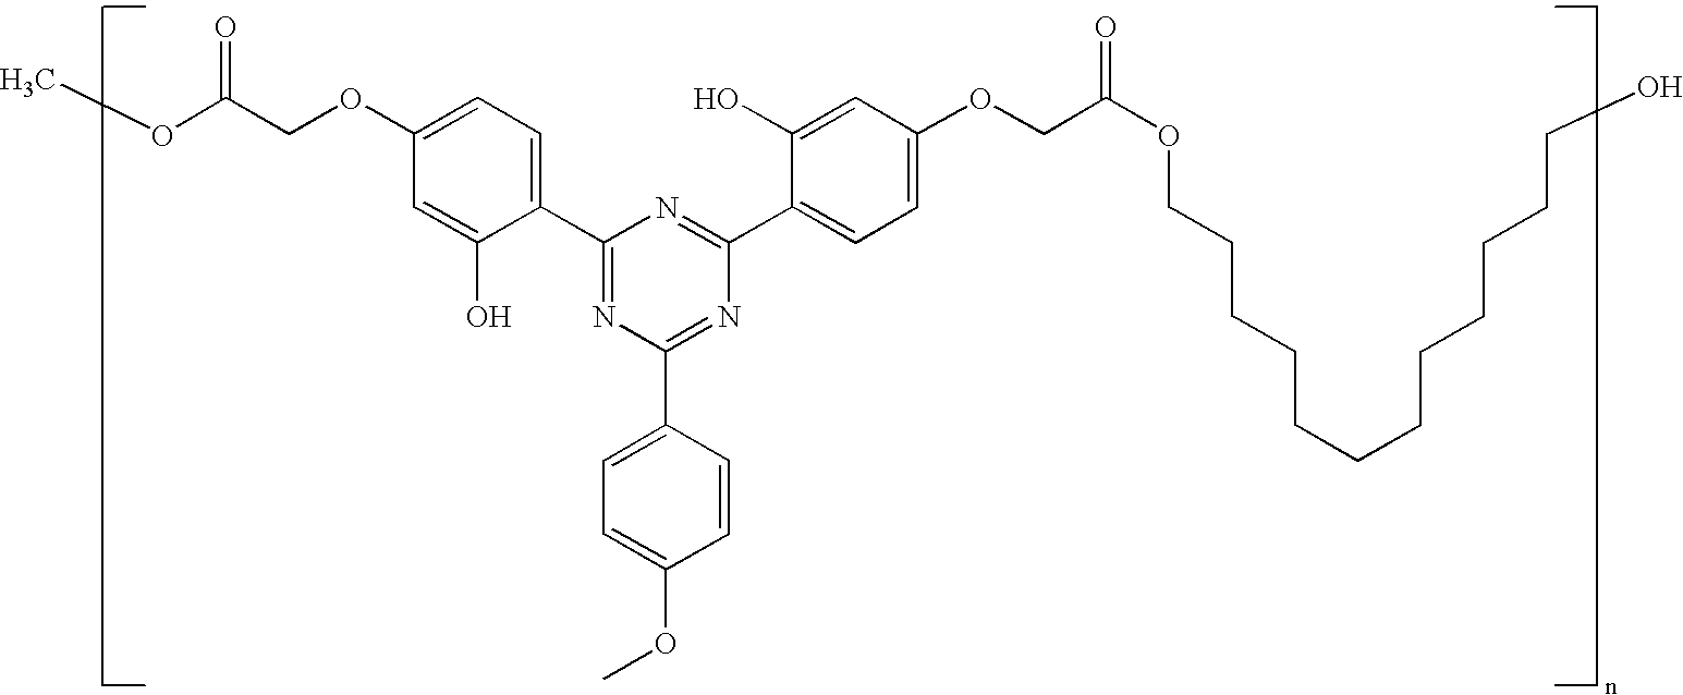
COC(=O)COC1=CC=C(C2=NC(C3=CC=C(OC)C=C3)=NC(C3=CC=C(OCC(OCCCCCCCCCCCCO)=O)C=C3O)=N2)C(O)=C1
